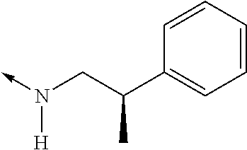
C(C)(C1=CC=CC=C1)CN(->C)[H]
